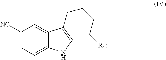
C1([NC])=CC=C2C(=C1)C(CCCC[R1])=CN2
